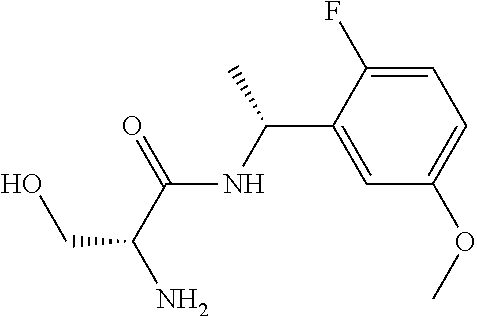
C(NC(C(CO)N)=O)(C1=CC(OC)=CC=C1F)C
